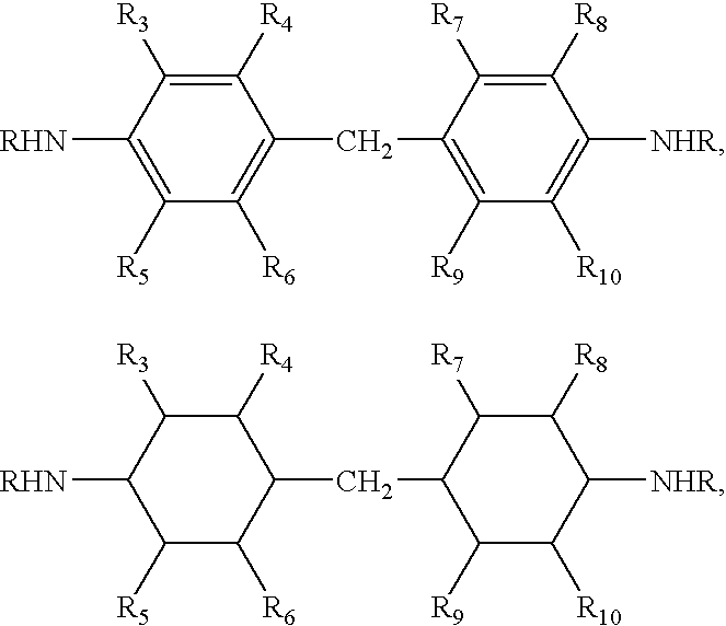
C1([RHN])=C([R5])C([R6])=C(CC2=C([R9])C([R10])=C([NHR])C([R8])=C2[R7])C([R4])=C1[R3].C1([RHN])C([R5])C([R6])C(CC2C([R9])C([R10])C([NHR])C([R8])C2[R7])C([R4])C1[R3]
